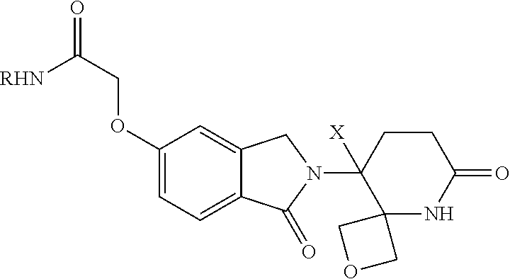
C1(OCC(=O)[RHN])=CC=C2C(=C1)CN(C1([X])C3(NC(=O)CC1)COC3)C2=O
